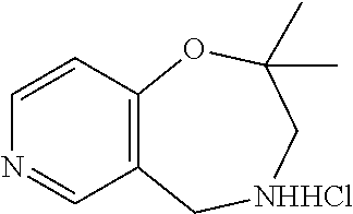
C12=C(C=CN=C1)OC(C)(C)C[NHHCl]C2
